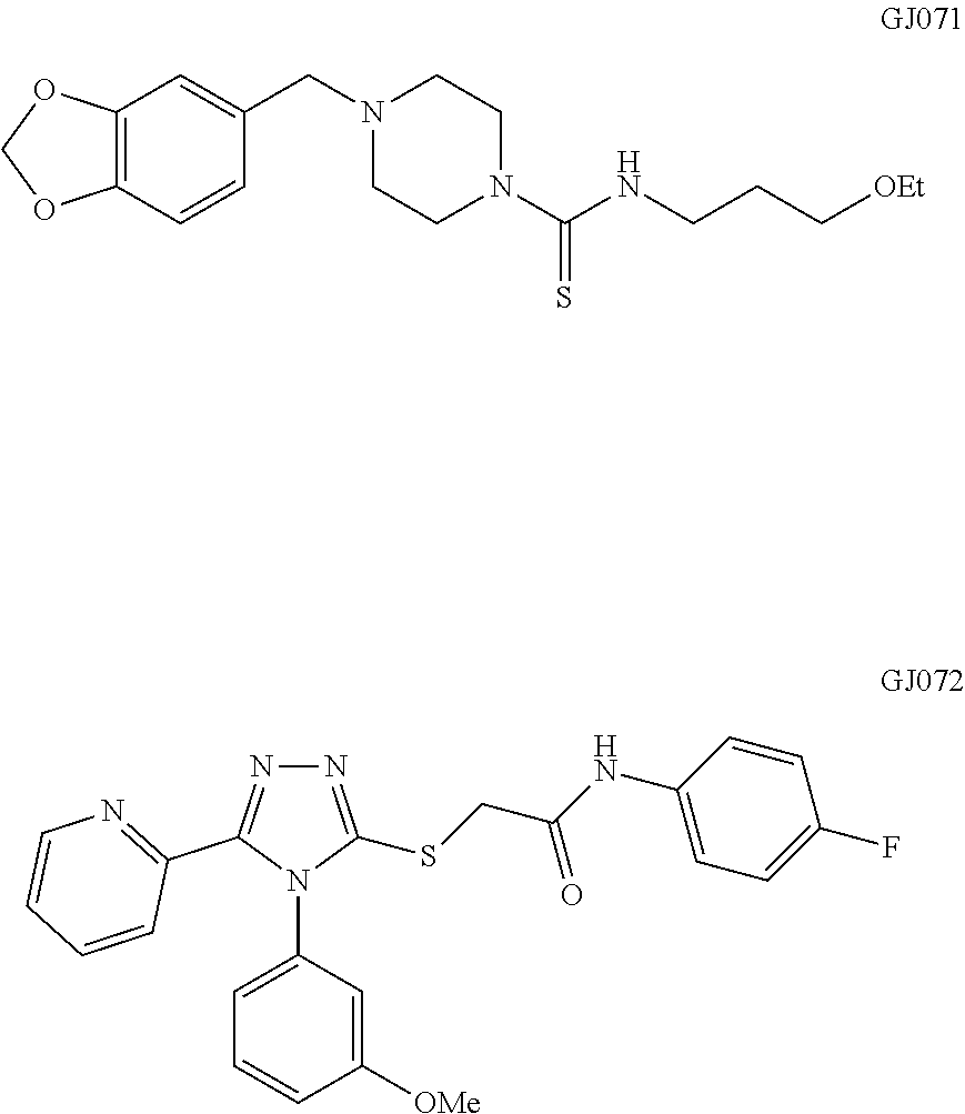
C12=C(C=CC(CN3CCN(C(NCCC[OEt])=S)CC3)=C1)OCO2.N1=C(SCC(NC2=CC=C(F)C=C2)=O)N(C2=CC=CC([OMe])=C2)C(C2=NC=CC=C2)=N1
